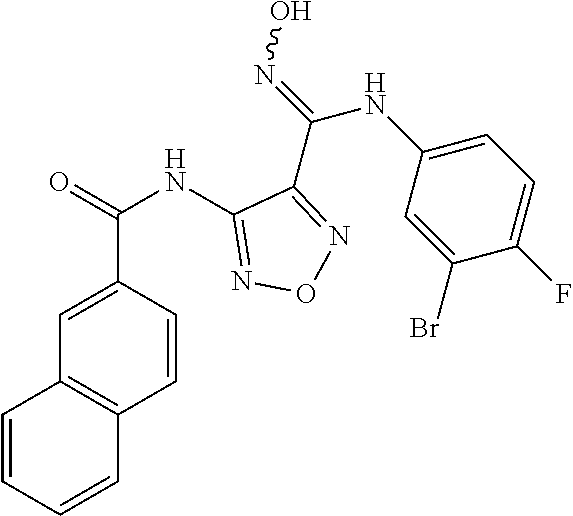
C1(NC(=O)C2=CC3=C(C=C2)C=CC=C3)=NON=C1C(=NO)NC1=CC=C(F)C(Br)=C1
